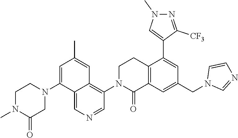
C1N(C)C(=O)CN(C2=CC(C)=CC3=C(N4C(=O)C5=C(CC4)C(C4=CN(C)N=C4[CF3])=CC(CN4C=NC=C4)=C5)C=NC=C23)C1
